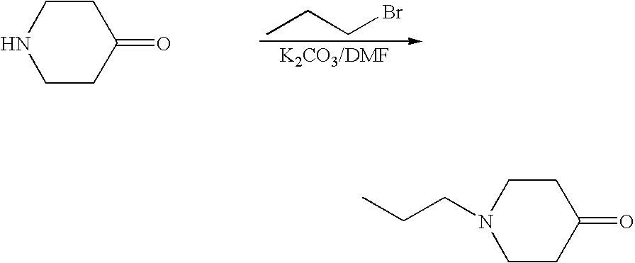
CCCBr.C1CC(=O)CCN1.C1CC(=O)CCN1CCC
